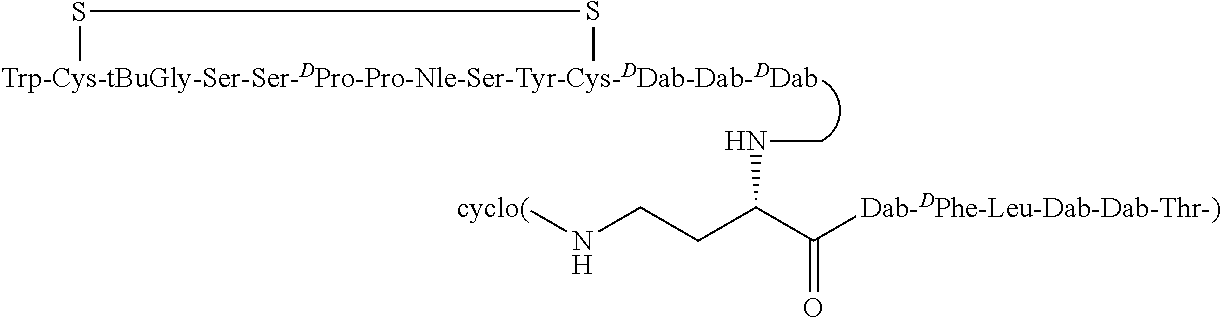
[Trp-Cys-tBuGly-Ser-Ser-DPro-Pro-Nle-Ser-Tyr-Cys-DDab-Dab-DDab]1SS1.N(CCC(C([Dab-DPhe-Leu-Dab-Dab-Thr-)])=O)NC)[cyclo(]
